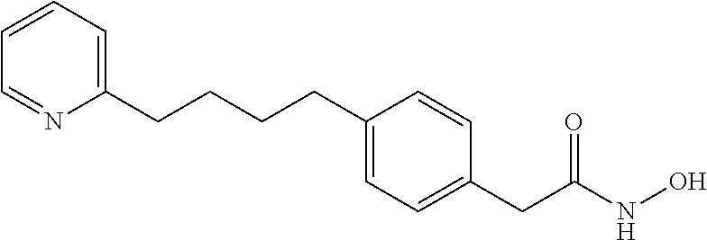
C1(CCCCC2=CC=C(CC(NO)=O)C=C2)=CC=CC=N1
